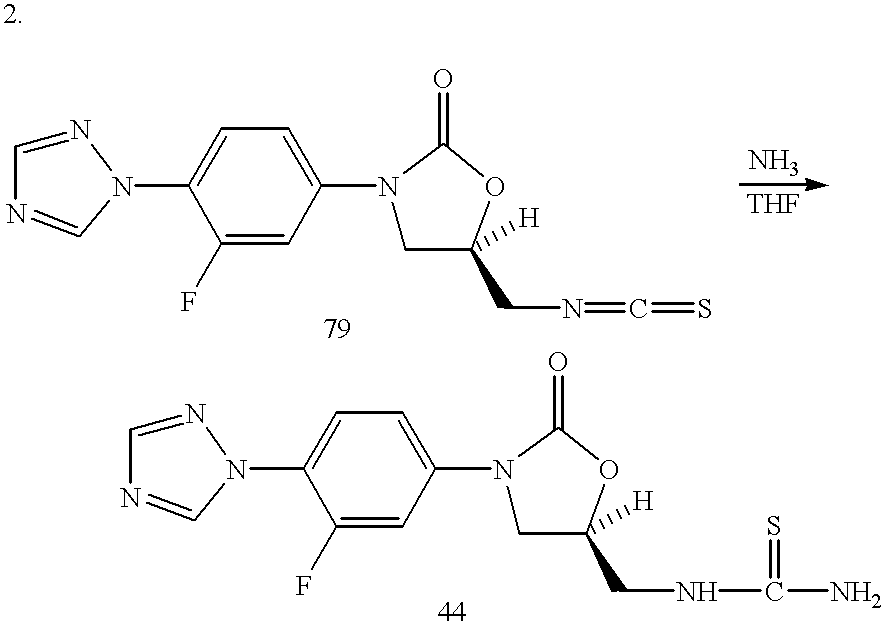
N1=CN=CN1C1=CC=C(N2CC([H])(CN=C=S)OC2=O)C=C1F.N1=CN=CN1C1=CC=C(N2CC([H])(CNC(=S)N)OC2=O)C=C1F
